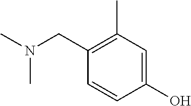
N(CC1=C(C)C=C(O)C=C1)(C)C
